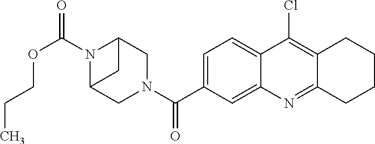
N1(C(OCCC)=O)C2CN(C(=O)C3=CC=C4C(=C3)N=C3C(=C4Cl)CCCC3)CC1C2
